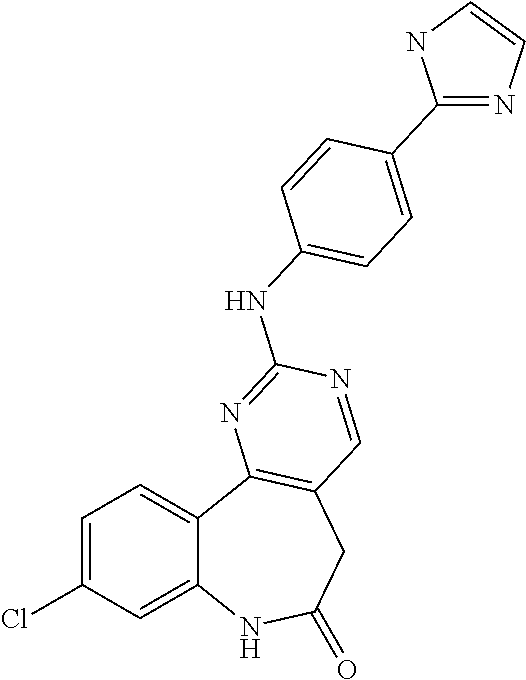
C1=C(Cl)C=C2C(=C1)C1=C(CC(=O)N2)C=NC(NC2=CC=C(C3=NC=CN3)C=C2)=N1
